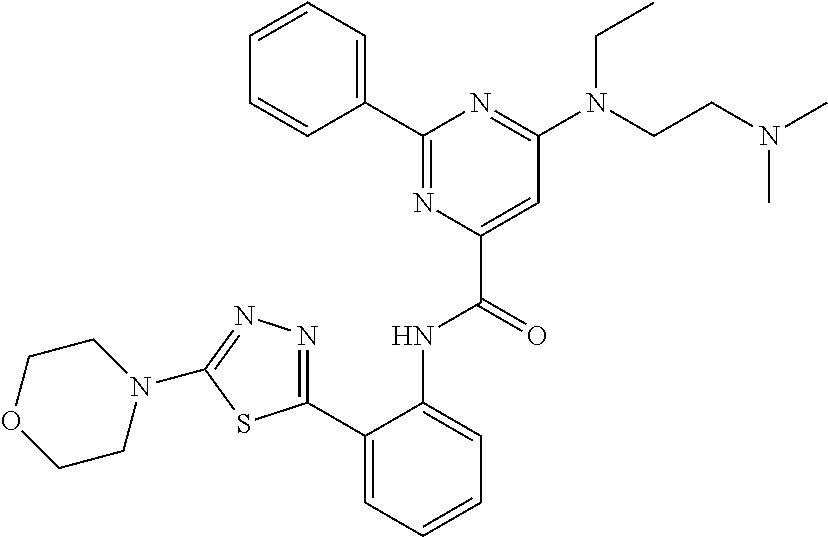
C1=CC=CC(C2=NC(C(=O)NC3=CC=CC=C3C3=NN=C(N4CCOCC4)S3)=CC(N(CCN(C)C)CC)=N2)=C1
